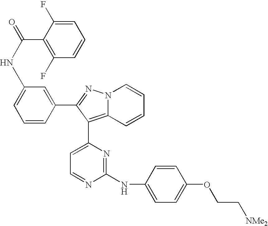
N(C1=CC=CC(C2=NN3C(=C2C2=CC=NC(NC4=CC=C(OCC[NMe2])C=C4)=N2)C=CC=C3)=C1)C(=O)C1=C(F)C=CC=C1F
